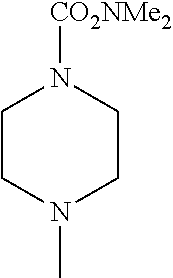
C1CN(C)CCN1[CO2NMe2]
